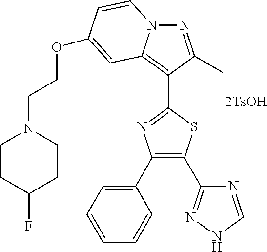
N1=C(C)C(C2=NC(C3=CC=CC=C3)=C(C3=NNC=N3)S2)=C2N1C=CC(OCCN1CCC(F)CC1)=C2.[2TsOH]
